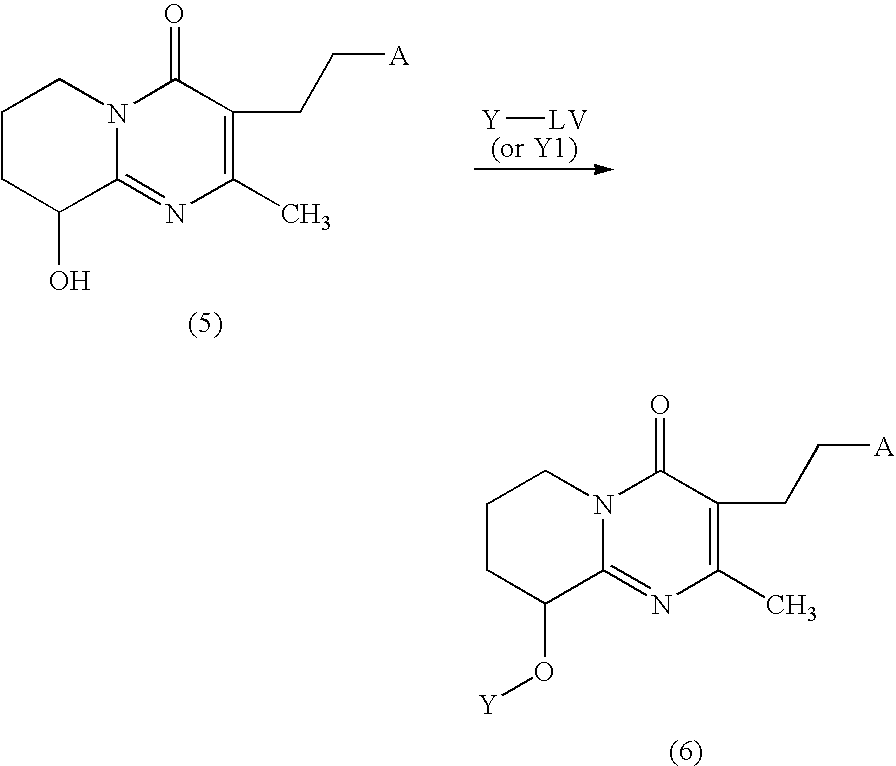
C1CC(O[Y])C2=NC(C)=C(CC[A])C(=O)N2C1.[Y][LV].C1CC(O)C2=NC(C)=C(CC[A])C(=O)N2C1
